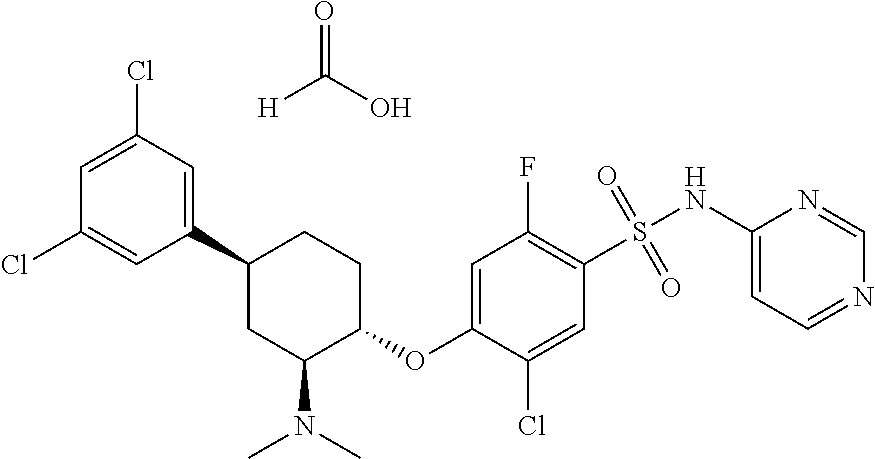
C1(C2CC(N(C)C)C(OC3=CC(F)=C(S(NC4=CC=NC=N4)(=O)=O)C=C3Cl)CC2)=CC(Cl)=CC(Cl)=C1.O=C(O)[H]
